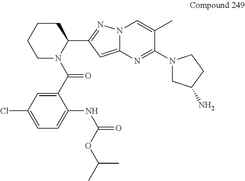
C1(C(N2C(C3=NN4C(=C3)N=C(N3CC(N)CC3)C(C)=C4)CCCC2)=O)=CC(Cl)=CC=C1NC(=O)OC(C)C
